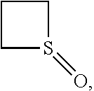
C1CS(=O)C1
